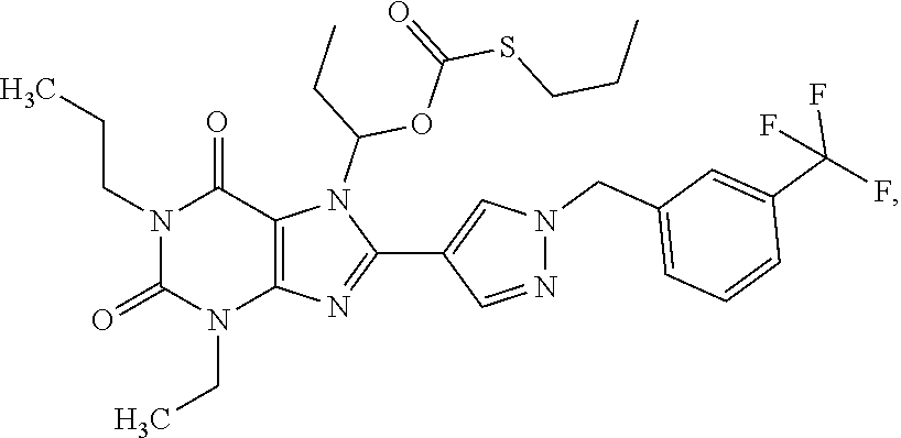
N1(CC)C(=O)N(CCC)C(=O)C2=C1N=C(C1=CN(CC3=CC=CC(C(F)(F)F)=C3)N=C1)N2C(OC(=O)SCCC)CC
